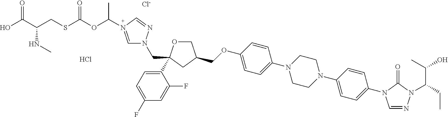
C(OC1=CC=C(N2CCN(C3=CC=C(N4C=NN(C(C(C)O)CC)C4=O)C=C3)CC2)C=C1)C1COC(C2=CC=C(F)C=C2F)(CN2C=N(C(C)OC(SCC(C(=O)O)NC)=O)C=N2)C1.[Cl-].Cl
